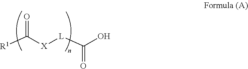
[R1]C([X][L]C(O)=O)=O
